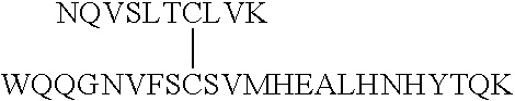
[NQVSLTCLVK][WQQGNVFSCSVMHEALHNHYTQK]
